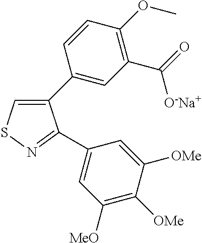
C1(C2=CC(C(=O)[O-Na+])=C(OC)C=C2)=CSN=C1C1=CC([MeO])=C([OMe])C([OMe])=C1
